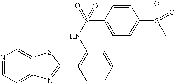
N1=CC=C2C(=C1)SC(C1=C(NS(=O)(C3=CC=C(S(C)(=O)=O)C=C3)=O)C=CC=C1)=N2
